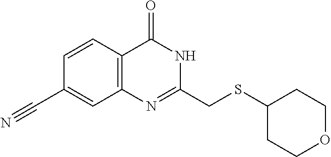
C1(CSC2CCOCC2)=NC2=C(C=CC(C#N)=C2)C(=O)N1
